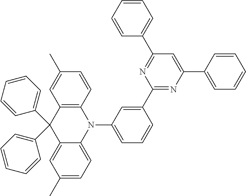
C1=CC=CC(C2=NC(C3=CC(N4C5=C(C(C6=CC=CC=C6)(C6=CC=CC=C6)C6=CC(C)=CC=C46)C=C(C)C=C5)=CC=C3)=NC(C3=CC=CC=C3)=C2)=C1
